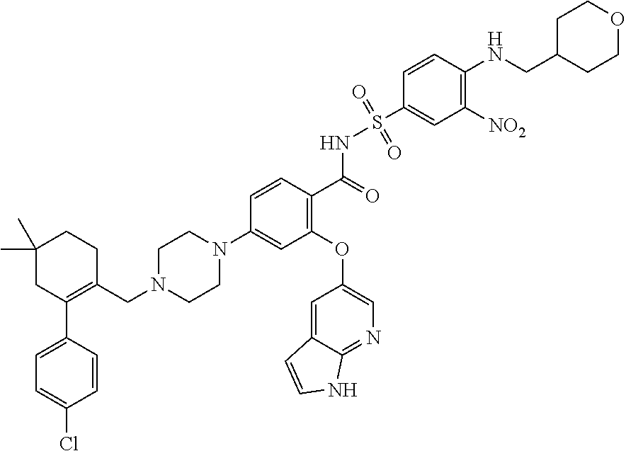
C1(C2=C(CN3CCN(C4=CC(OC5=CN=C6C(=C5)C=CN6)=C(C(=O)NS(C5=CC([NO2])=C(NCC6CCOCC6)C=C5)(=O)=O)C=C4)CC3)CCC(C)(C)C2)=CC=C(Cl)C=C1
